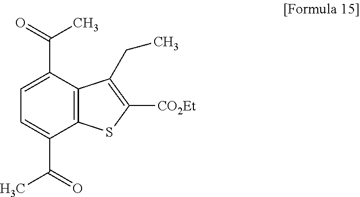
C12=C(C(C(=O)C)=CC=C1C(=O)C)C(CC)=C([CO2Et])S2
